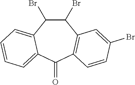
C1(Br)C(Br)C2=CC=CC=C2C(=O)C2=C1C=C(Br)C=C2
